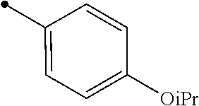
C1(C)=CC=C([OiPr])C=C1
